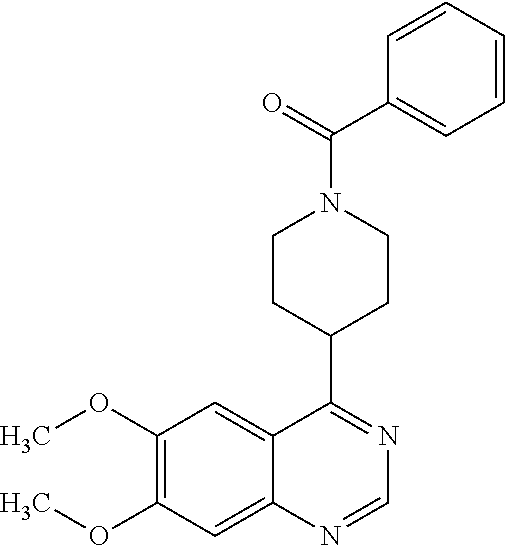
N1=C(C2CCN(C(=O)C3=CC=CC=C3)CC2)C2=CC(OC)=C(OC)C=C2N=C1
